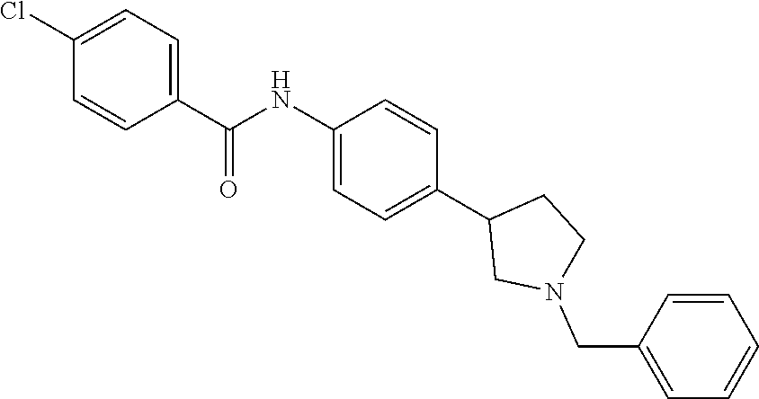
C1(C(NC2=CC=C(C3CN(CC4=CC=CC=C4)CC3)C=C2)=O)=CC=C(Cl)C=C1
